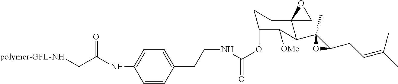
C1C(OC(NCCC2=CC=C(NC(C[polymer-GFL-NH])=O)C=C2)=O)C([OMe])C(C2(C)C(CC=C(C)C)O2)C2(C1)CO2
